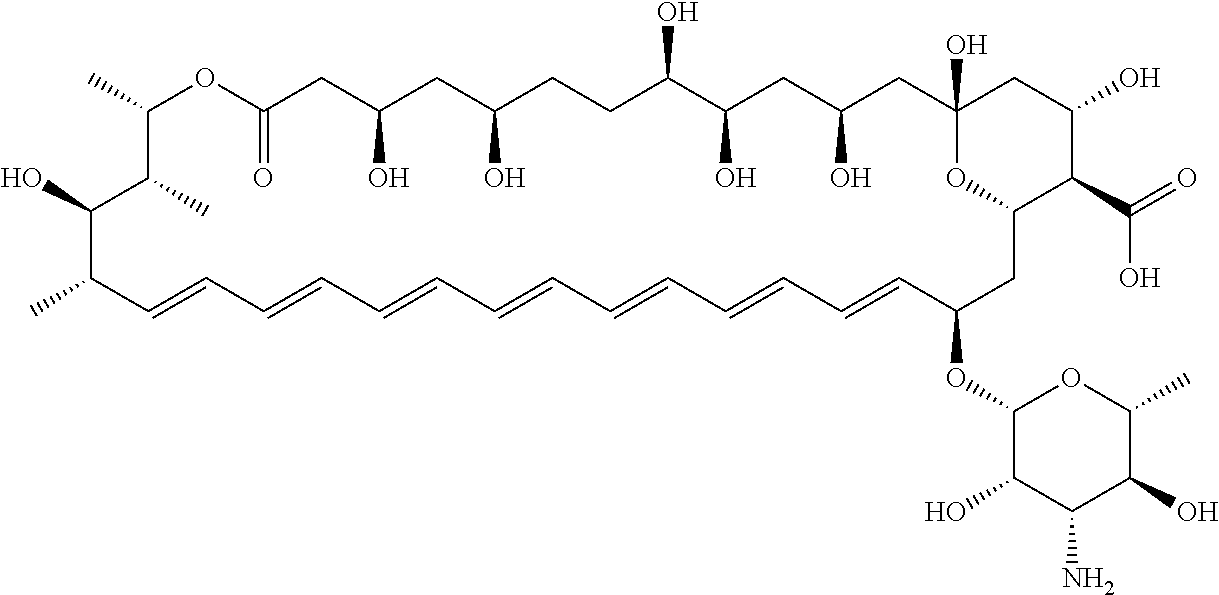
CC1OC(=O)CC(O)CC(O)CCC(O)C(O)CC(O)CC2(O)OC(CC(OC3C(O)C(N)C(O)C(C)O3)C=CC=CC=CC=CC=CC=CC=CC(C)C(O)C1C)C(C(=O)O)C(O)C2
